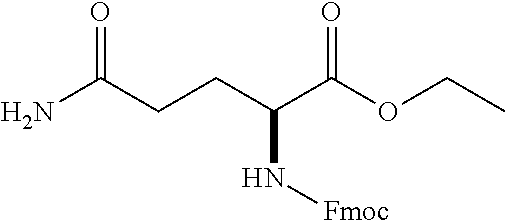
NC(CCC(C(OCC)=O)N[Fmoc])=O
